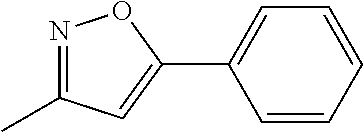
N1=C(C)C=C(C2=CC=CC=C2)O1
